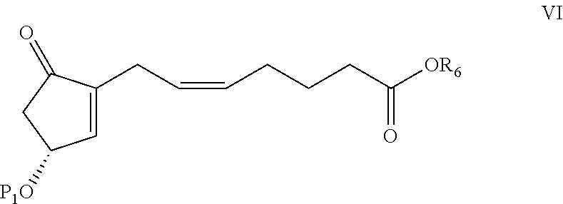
C1=C(CC=CCCCC([OR6])=O)C(=O)CC1[P1O]
